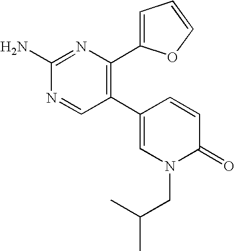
C1(C2=C(C3=CC=CO3)N=C(N)N=C2)=CN(CC(C)C)C(=O)C=C1
